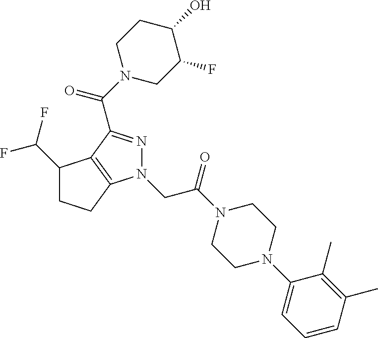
C(N1CC(F)C(O)CC1)(=O)C1=NN(CC(N2CCN(C3=CC=CC(C)=C3C)CC2)=O)C2=C1C(C(F)F)CC2
